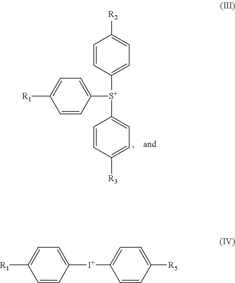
C1=CC([S+](C2=CC=C([R1])C=C2)C2=CC=C([R3])C=C2)=CC=C1[R2].[I+](C1=CC=C([R1])C=C1)C1=CC=C([R5])C=C1
